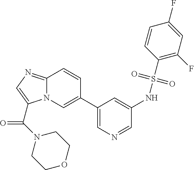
N12C(=NC=C1C(=O)N1CCOCC1)C=CC(C1=CN=CC(NS(C3=C(F)C=C(F)C=C3)(=O)=O)=C1)=C2
